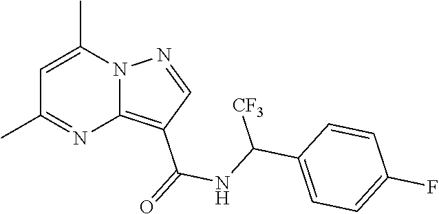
C12=C(C(=O)NC(C3=CC=C(F)C=C3)[CF3])C=NN1C(C)=CC(C)=N2
